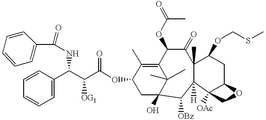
C1=CC(C(C(C(OC2CC3(O)C(C)(C)C(=C2C)C(OC(C)=O)C(=O)C2(C)C([H])(C4([OAc])C(CC2OCSC)OC4)C3[OBz])=O)[OG1])NC(=O)C2=CC=CC=C2)=CC=C1
